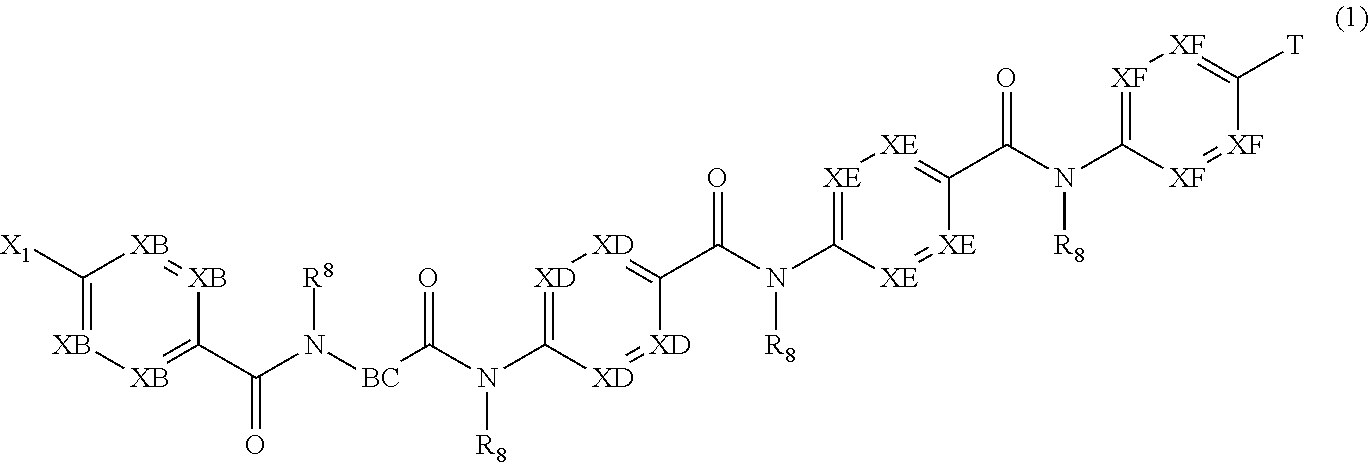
[BC](C(N(C1=[XD][XD]=C(C(N(C2=[XE][XE]=C(C(N(C3=[XF][XF]=C([T])[XF]=[XF]3)[R8])=O)[XE]=[XE]2)[R8])=O)[XD]=[XD]1)[R8])=O)N(C(C1=[XB][XB]=C([X1])[XB]=[XB]1)=O)[R8]
